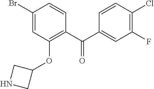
C1(C(C2=C(OC3CNC3)C=C(Br)C=C2)=O)=CC(F)=C(Cl)C=C1
